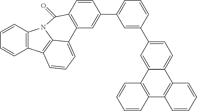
C1=C(C2=CC(C3=CC4=C(C=C3)C(=O)N3C5=C(C=CC=C5)C5=C3C4=CC=C5)=CC=C2)C=C2C(=C1)C1=C(C3=C2C=CC=C3)C=CC=C1
